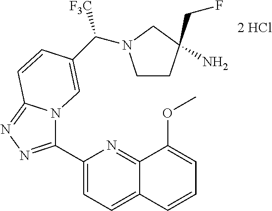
C1(C2=NN=C3N2C=C(C([F3C])N2CCC(N)(CF)C2)C=C3)=CC=C2C(=N1)C(OC)=CC=C2
